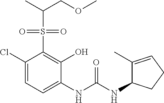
C1(Cl)=CC=C(NC(NC2C(C)=CCC2)=O)C(O)=C1S(=O)(=O)C(C)COC
